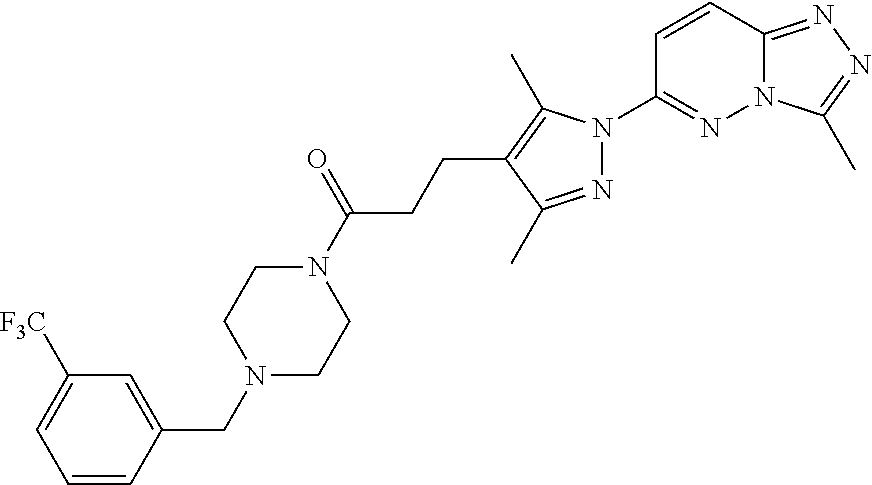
N12C(=NN=C1C)C=CC(N1N=C(C)C(CCC(N3CCN(CC4=CC([F3C])=CC=C4)CC3)=O)=C1C)=N2
